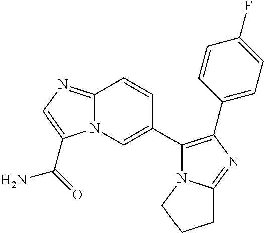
C12=NC=C(C(=O)N)N1C=C(C1=C(C3=CC=C(F)C=C3)N=C3N1CCC3)C=C2
